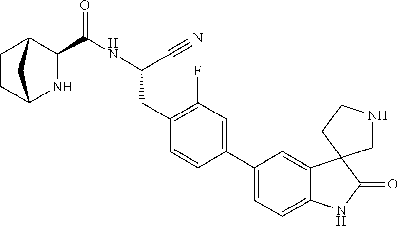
C(NC(CC1=C(F)C=C(C2=CC=C3C(=C2)C2(C(=O)N3)CNCC2)C=C1)C#N)(=O)C1C2CCC(N1)C2
